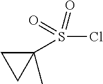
C1(S(Cl)(=O)=O)(C)CC1
